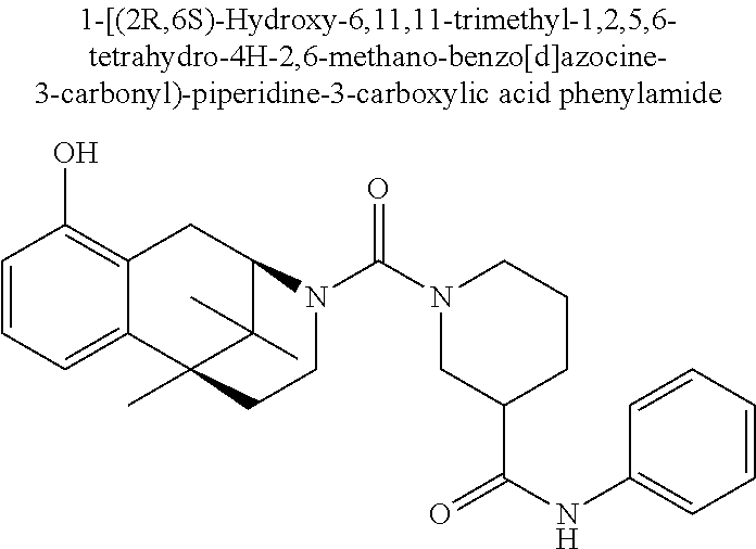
C1=CC=C2C(=C1O)CC1C(C)(C)C2(C)CCN1C(N1CC(C(=O)NC2=CC=CC=C2)CCC1)=O
